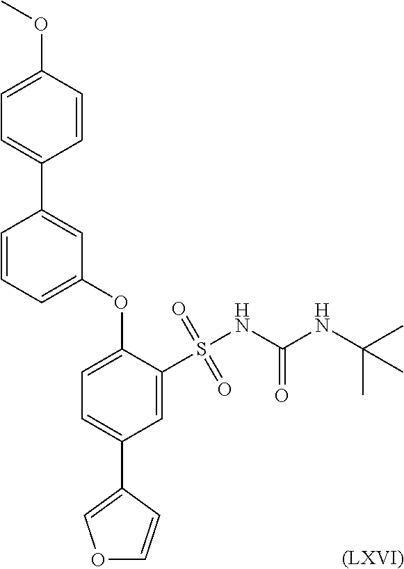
C1(OC)=CC=C(C2=CC(OC3=CC=C(C4=COC=C4)C=C3S(NC(NC(C)(C)C)=O)(=O)=O)=CC=C2)C=C1.[(LXVI)]
